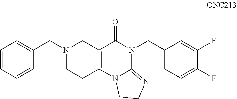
C1=CC=CC(CN2CCC3=C(C2)C(=O)N(CC2=CC=C(F)C(F)=C2)C2=NCCN32)=C1
